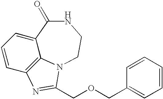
C1=CC2=C3C(=C1)C(=O)NCCN3C(COCC1=CC=CC=C1)=N2
